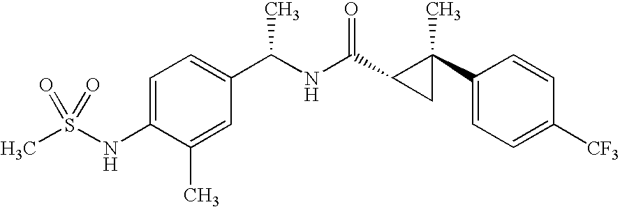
C1(C2(C)C(C(NC(C3=CC=C(NS(C)(=O)=O)C(C)=C3)C)=O)C2)=CC=C([CF3])C=C1
